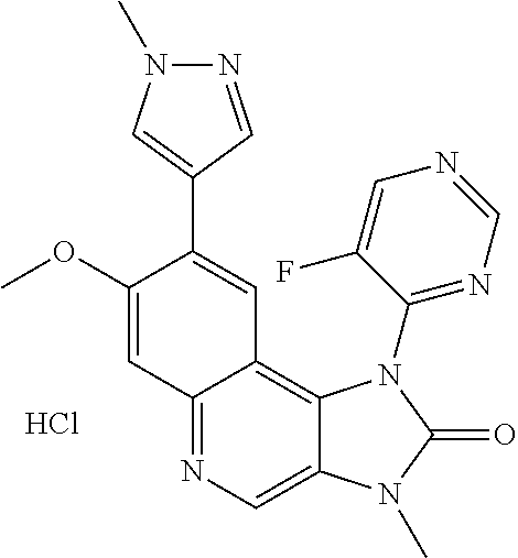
C1(OC)=CC2=NC=C3C(=C2C=C1C1=CN(C)N=C1)N(C1=NC=NC=C1F)C(=O)N3C.Cl
